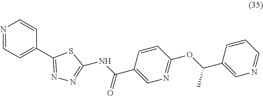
N1=CC=C(C2=NN=C(NC(C3=CN=C(OC(C4=CN=CC=C4)C)C=C3)=O)S2)C=C1
